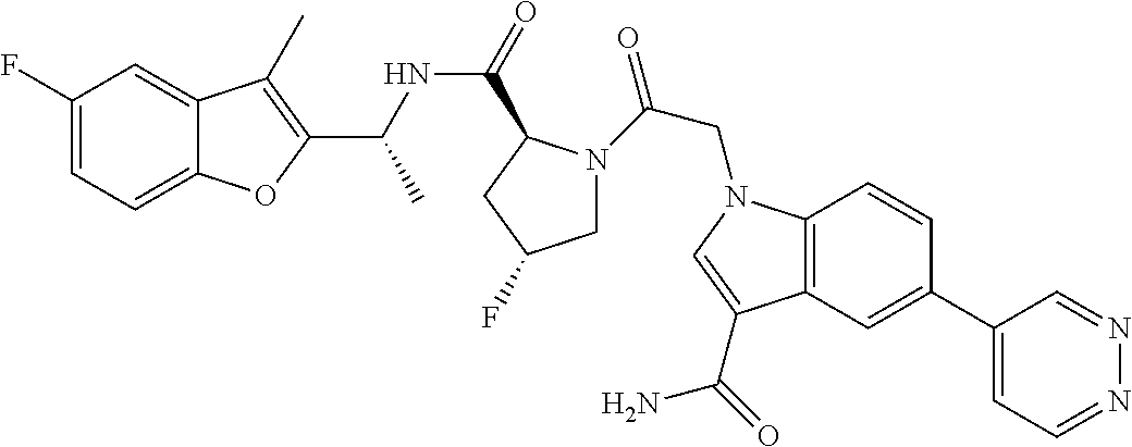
C1=C(F)C=C2C(=C1)OC(C(NC(=O)C1N(C(CN3C4=C(C(C(=O)N)=C3)C=C(C3=CC=NN=C3)C=C4)=O)CC(F)C1)C)=C2C
